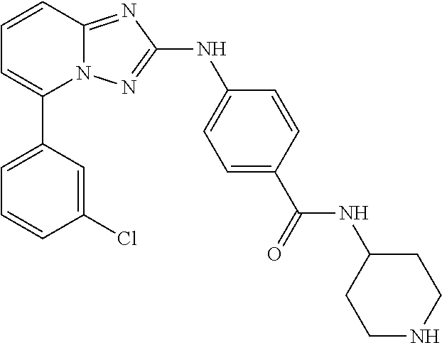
C1=CC2=NC(NC3=CC=C(C(NC4CCNCC4)=O)C=C3)=NN2C(C2=CC=CC(Cl)=C2)=C1
